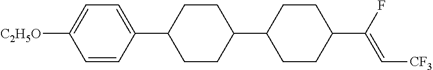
C1=CC(C2CCC(C3CCC(C(F)=C[CF3])CC3)CC2)=CC=C1[C2H5O]
